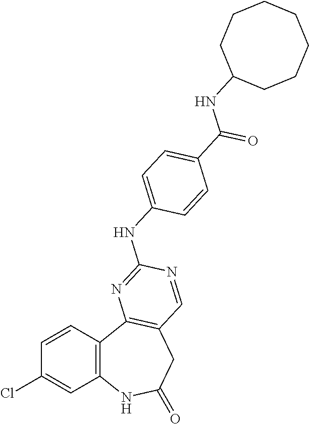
C1=CC2=C(C=C1Cl)NC(=O)CC1=C2N=C(NC2=CC=C(C(=O)NC3CCCCCCC3)C=C2)N=C1
